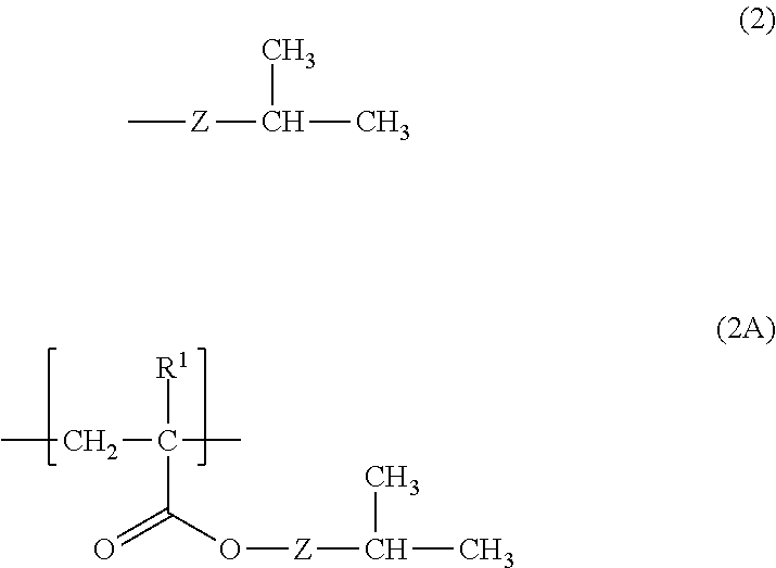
CCC(C)([R1])C(=O)O[Z]C(C)C.C[Z]C(C)C
